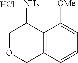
C1OCC2=C(C1N)C([OMe])=CC=C2.Cl
